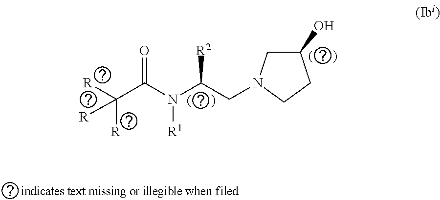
C1(O)CN(CC(N(C(C([R])([R])[R])=O)[R1])[R2])CC1
